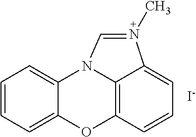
C1=CC=C2C(=C1)N1C=N(C)C3=CC=CC(=C13)O2.[I-]
